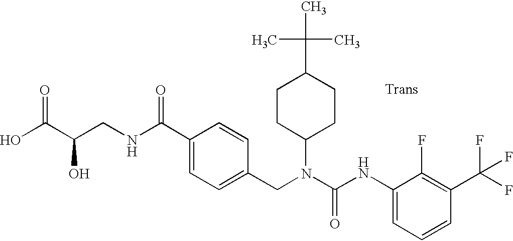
OC(C(CNC(C1=CC=C(CN(C(NC2=CC=CC(C(F)(F)F)=C2F)=O)C2CCC(C(C)(C)C)CC2)C=C1)=O)O)=O
